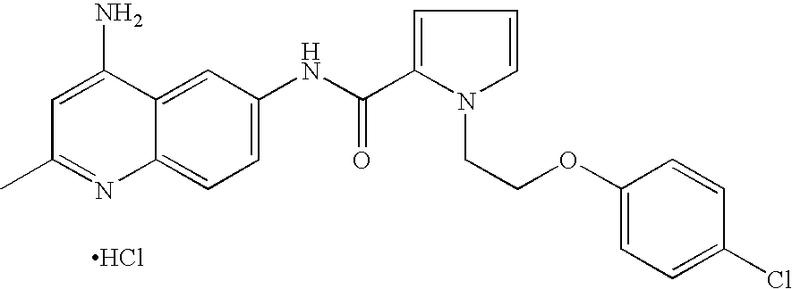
Cl.C12=CC=C(NC(=O)C3=CC=CN3CCOC3=CC=C(Cl)C=C3)C=C1C(N)=CC(C)=N2
